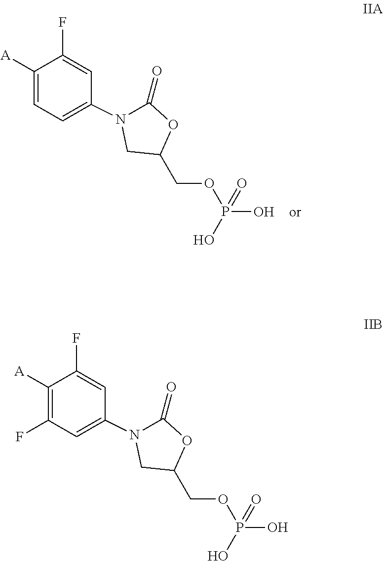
OP(=O)(O)OCC1OC(=O)N(C2=CC=C([A])C(F)=C2)C1.OP(=O)(O)OCC1OC(=O)N(C2=CC(F)=C([A])C(F)=C2)C1
